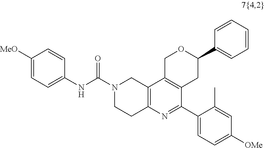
N1(C(NC2=CC=C([MeO])C=C2)=O)CCC2=C(C1)C1=C(CC(C3=CC=CC=C3)OC1)C(C1=CC=C([OMe])C=C1C)=N2
